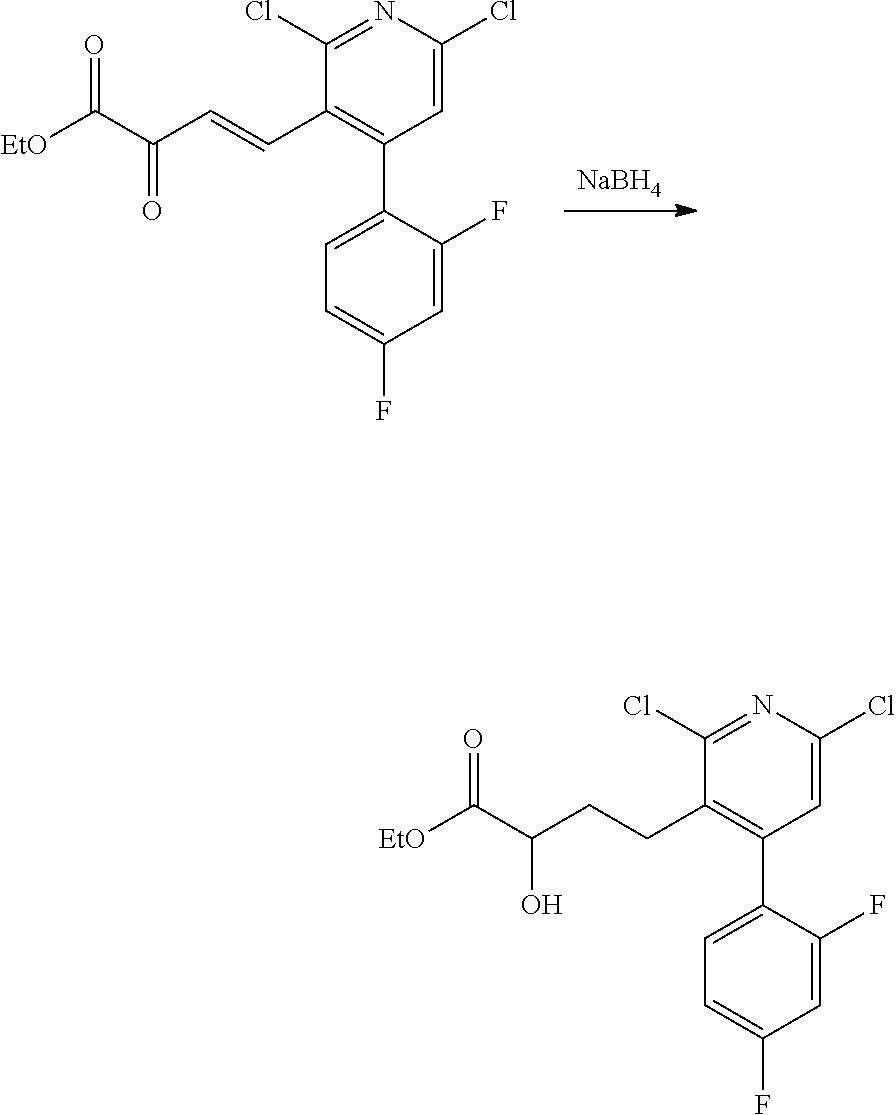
[NaBH4].C1(Cl)=CC(C2=CC=C(F)C=C2F)=C(C=CC(C([EtO])=O)=O)C(Cl)=N1.C1(Cl)=CC(C2=CC=C(F)C=C2F)=C(CCC(C([EtO])=O)O)C(Cl)=N1
